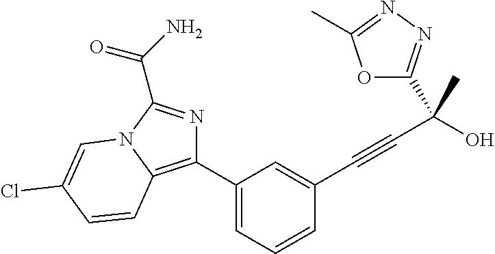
C1(C2=C3N(C(C(=O)N)=N2)C=C(Cl)C=C3)=CC=CC(C#CC(O)(C)C2=NN=C(C)O2)=C1
